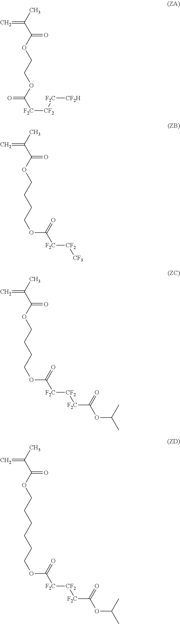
O(C(C(=C)C)=O)CCOC([F2C][CF2][F2C][CF2H])=O.O(C(C(=C)C)=O)CCCCOC([F2C][CF2][CF3])=O.O(C(C(=C)C)=O)CCCCOC([F2C][CF2][F2C]C(OC(C)C)=O)=O.O(C(C(=C)C)=O)CCCCCCOC([F2C][CF2][F2C]C(OC(C)C)=O)=O
